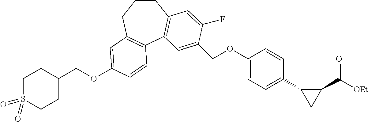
C1CCC2=C(C3=C1C=C(F)C(COC1=CC=C(C4CC4C([OEt])=O)C=C1)=C3)C=CC(OCC1CCS(=O)(=O)CC1)=C2
